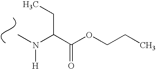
CN(C(C(OCCC)=O)CC)[H]
